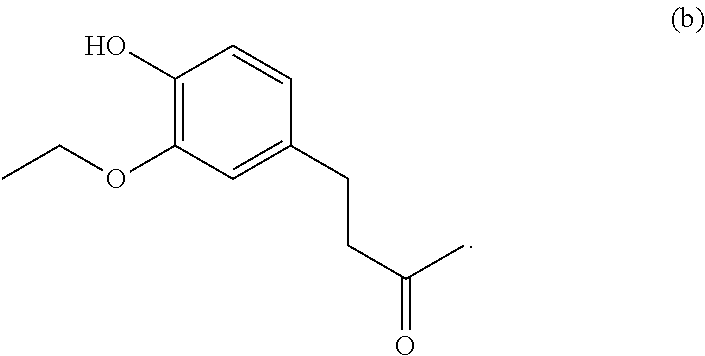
C1(O)=C(OCC)C=C(CCC(C)=O)C=C1
